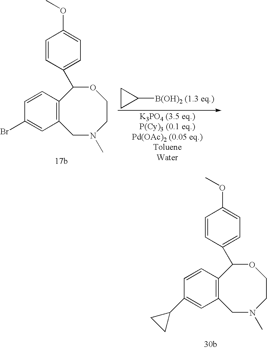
C12=C(C=CC(C3CC3)=C1)C(C1=CC=C(OC)C=C1)OCCN(C)C2.C12=C(C=CC(Br)=C1)C(C1=CC=C(OC)C=C1)OCCN(C)C2.C1CC1[B(OH)2 (1.3 eq.)]
